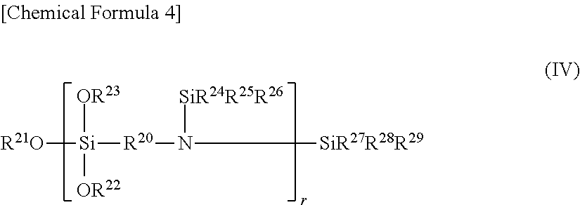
[R21O][Si]([R20]N([SiR27R28R29])[SiR24R25R26])([OR23])[OR22]
